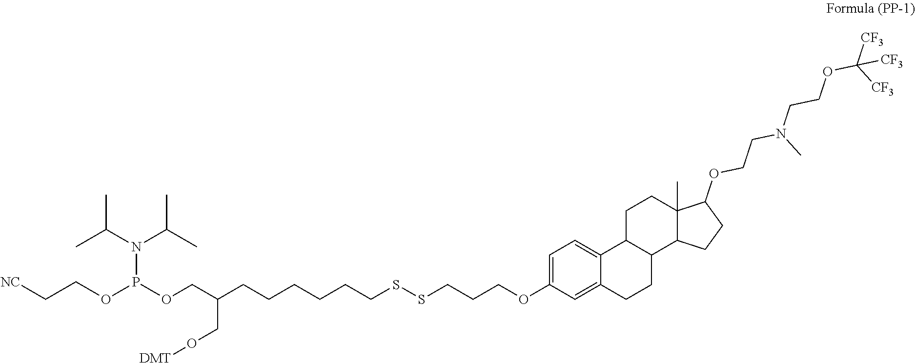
C(C(CCCCCCSSCCCOC1=CC=C2C(=C1)CCC1C2CCC2(C)C1CCC2OCCN(C)CCOC([CF3])([CF3])[CF3])CO[DMT])OP(OCC[NC])N(C(C)C)C(C)C
